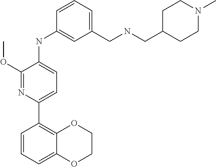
C1(C2=CC=C(NC3=CC(CNCC4CCN(C)CC4)=CC=C3)C(OC)=N2)=C2OCCOC2=CC=C1
